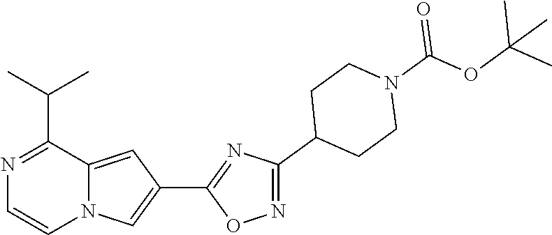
N1=C(C(C)C)C2=CC(C3=NC(C4CCN(C(=O)OC(C)(C)C)CC4)=NO3)=CN2C=C1
